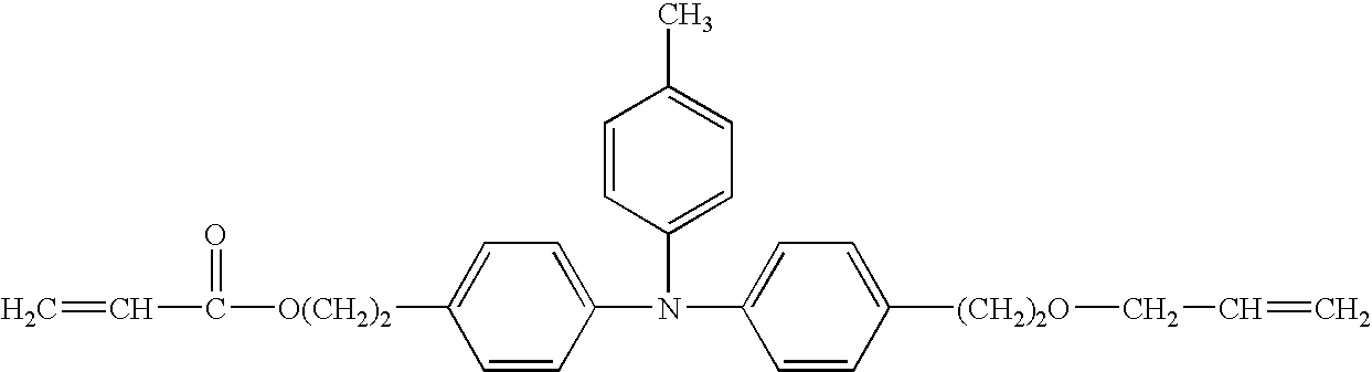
C=CC([O(CH2)2]C1=CC=C(N(C2=CC=C([(CH2)2O]CC=C)C=C2)C2=CC=C(C)C=C2)C=C1)=O
